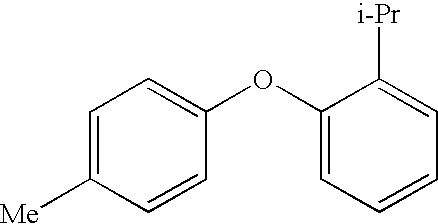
C1=C([Me])C=CC(OC2=CC=CC=C2[i-Pr])=C1
